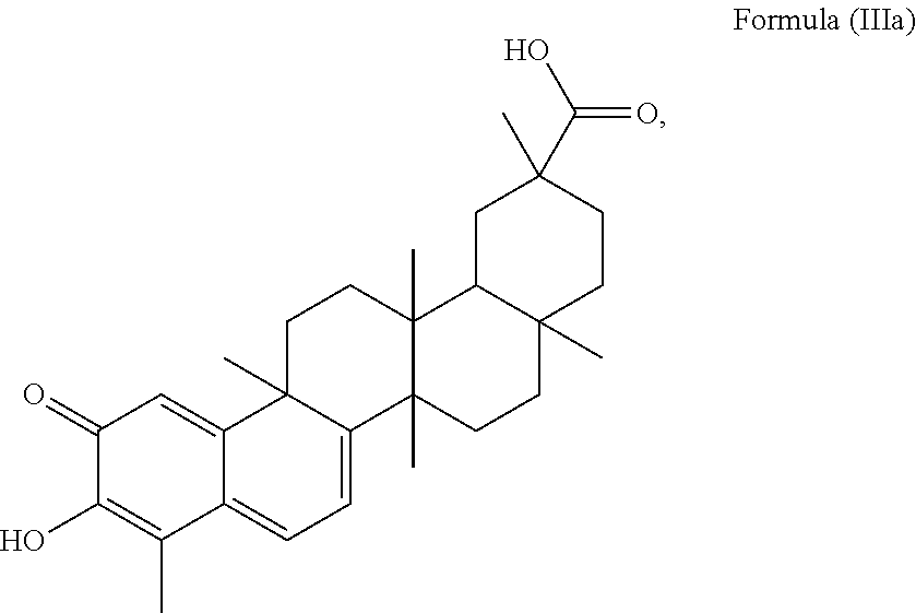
C1(=O)C(O)=C(C)C2=CC=C3C(C)(C2=C1)CCC1(C)C3(C)CCC2(C)C1CC(C)(C(O)=O)CC2
